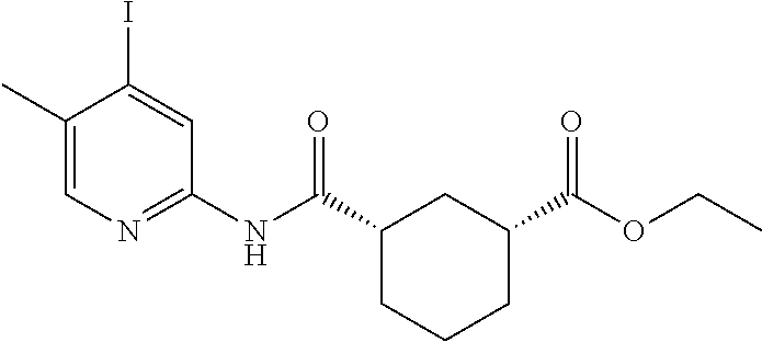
IC1=CC(NC(C2CCCC(C(OCC)=O)C2)=O)=NC=C1C
